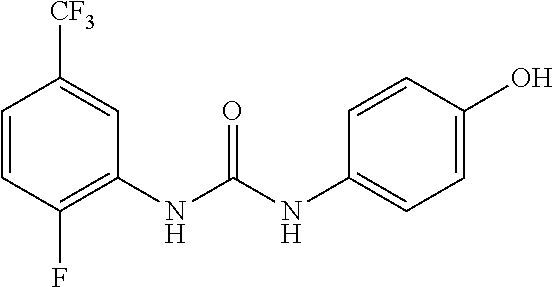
C1(NC(NC2=C(F)C=CC([CF3])=C2)=O)=CC=C(O)C=C1
